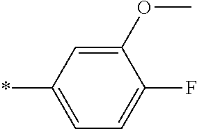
C1(OC)=CC(*)=CC=C1F
